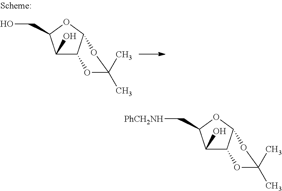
OCC1C(O)C2C(O1)OC(C)(C)O2.[PhCH2NH]CC1C(O)C2C(O1)OC(C)(C)O2
